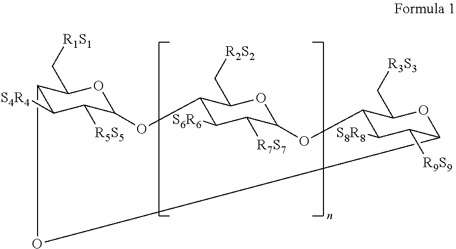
C12OC3OC(C[R3S3])C(OC4C([R7S7])C([S6R6])C(OC(C([R5S5])C1[S4R4])OC2C[R1S1])C(C[R2S2])O4)C([S8R8])C3[R9S9]
